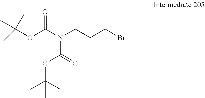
C(OC(N(CCCBr)C(OC(C)(C)C)=O)=O)(C)(C)C
